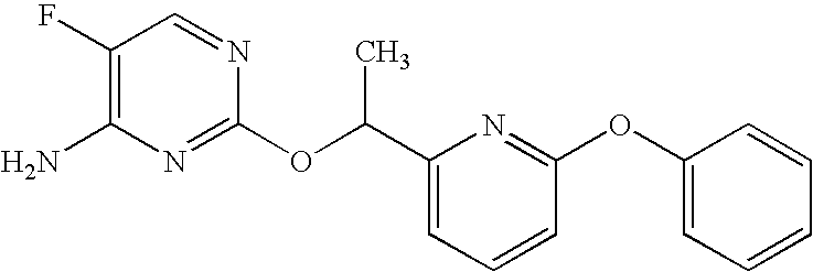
C1(F)=C(N)N=C(OC(C2=CC=CC(OC3=CC=CC=C3)=N2)C)N=C1
